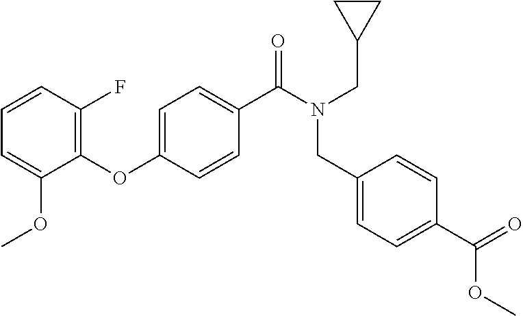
O(C1=CC=C(C(N(CC2CC2)CC2=CC=C(C(=O)OC)C=C2)=O)C=C1)C1=C(F)C=CC=C1OC
